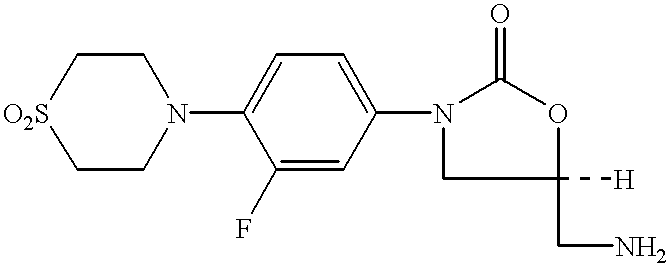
[O2S]1CCN(C2=CC=C(N3CC([H])(CN)OC3=O)C=C2F)CC1
